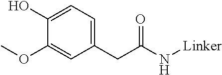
C1(CC(N[Linker])=O)=CC=C(O)C(OC)=C1
